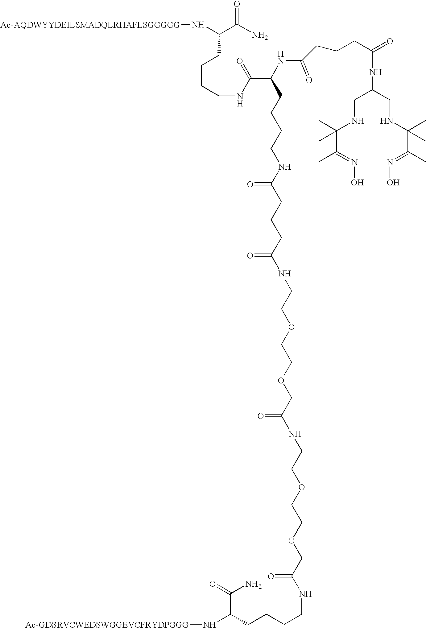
N([Ac-AQDWYYDEILSMADQLRHAFLSGGGGG])C(C(N)=O)CCCCNC(C(NC(CCCC(=O)NC(CNC(C(C)=NO)(C)C)CNC(C(=NO)C)(C)C)=O)CCCCNC(CCCC(NCCOCCOCC(=O)NCCOCCOCC(NCCCCC(N[Ac-GDSRVCWEDSWGGEVCFRYDPGGG])C(=O)N)=O)=O)=O)=O
